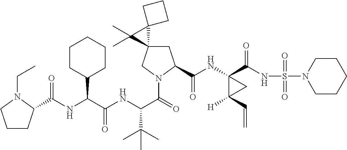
C(NC(C(NC(C(=O)N1CC2(CC1C(=O)NC1(C(=O)NS(=O)(=O)N3CCCCC3)C([H])(C=C)C1)C1(C2(C)C)CCC1)C(C)(C)C)=O)C1CCCCC1)(=O)C1CCCN1CC
